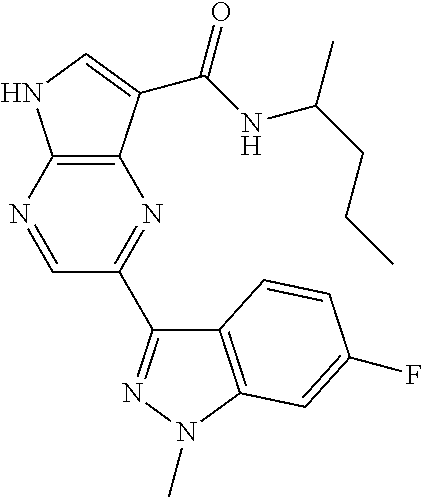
C12=C(C(C(NC(CCC)C)=O)=CN1)N=C(C1=NN(C)C3=C1C=CC(F)=C3)C=N2
